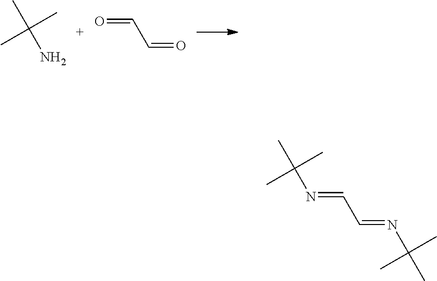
C(C=NC(C)(C)C)=NC(C)(C)C.CC(C)(C)N.O=CC=O
